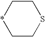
C1*CCSC1
